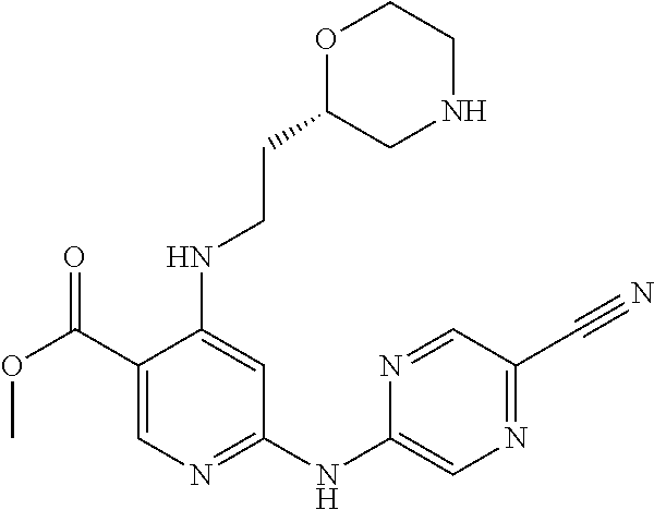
C1(C(OC)=O)=CN=C(NC2=CN=C(C#N)C=N2)C=C1NCCC1CNCCO1
